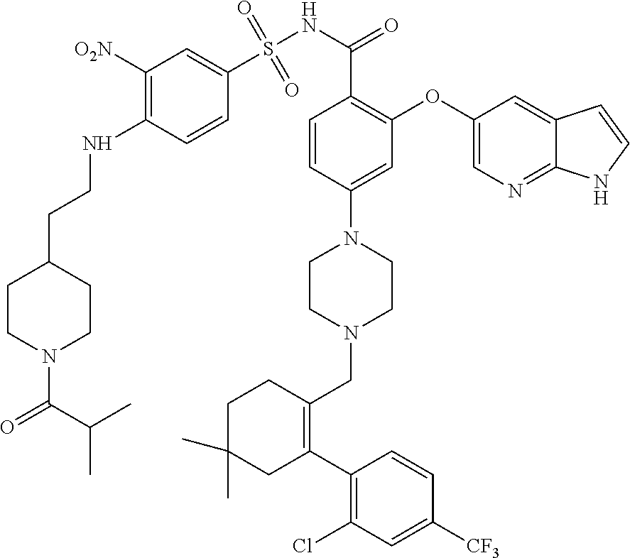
C1([O2N])=C(NCCC2CCN(C(C(C)C)=O)CC2)C=CC(S(NC(=O)C2=C(OC3=CN=C4C(=C3)C=CN4)C=C(N3CCN(CC4=C(C5=C(Cl)C=C([CF3])C=C5)CC(C)(C)CC4)CC3)C=C2)(=O)=O)=C1
